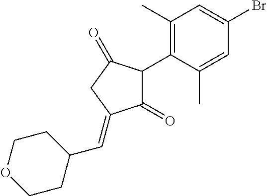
C1(=O)C(C2=C(C)C=C(Br)C=C2C)C(=O)CC1=CC1CCOCC1
